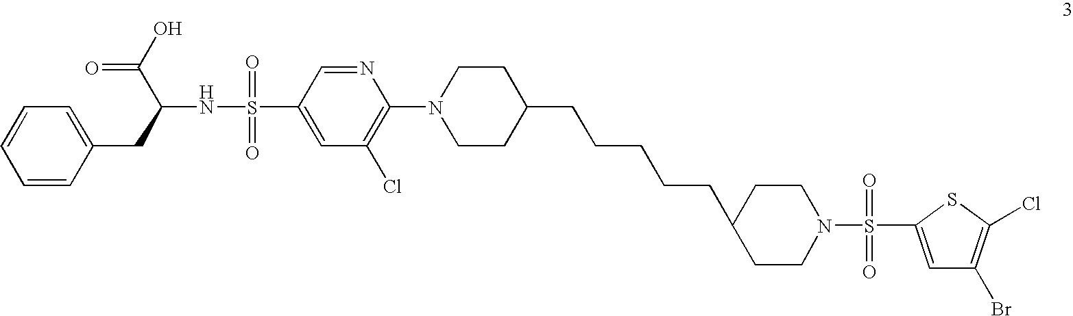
C1=CC(CC(NS(=O)(=O)C2=CC(Cl)=C(N3CCC(CCCCCC4CCN(S(=O)(=O)C5=CC(Br)=C(Cl)S5)CC4)CC3)N=C2)C(O)=O)=CC=C1
